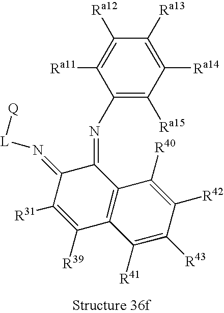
C12=C(C(=NC3=C([Ra15])C([Ra14])=C([Ra13])C([Ra12])=C3[Ra11])C(=N[L][Q])C([R31])=C1[R39])C([R40])=C([R42])C([R43])=C2[R41]
